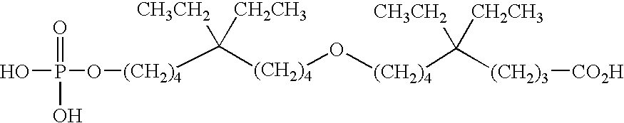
[(CH2)4](C([(CH2)4]O[(CH2)4]C([(CH2)3][CO2H])([CH3CH2])[CH2CH3])([CH3CH2])[CH2CH3])OP(O)(=O)O
